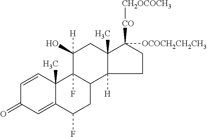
C1=CC2(C)C(=CC1=O)C(F)CC1C2(F)C([H])(O)CC2(C)C1([H])CCC2([OCOCH2CH2CH3])[CO][CH2OCOCH3]
